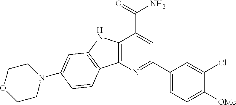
C12=C(N=C(C3=CC=C([OMe])C(Cl)=C3)C=C1C(=O)N)C1=C(N2)C=C(N2CCOCC2)C=C1
